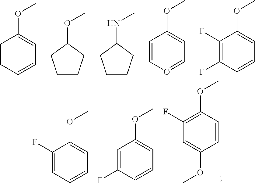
C1=CC=CC=C1OC.C1(OC)CCCC1.C1(NC)CCCC1.C1=CO=CC=C1OC.C1(F)=C(F)C=CC=C1OC.C1(F)=C(OC)C=CC(OC)=C1.C1(F)=CC=CC=C1OC.C1=C(F)C=CC=C1OC
